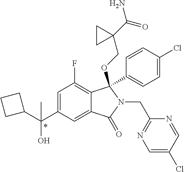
C1(C(C2=CC(F)=C3C(=C2)C(=O)N(CC2=NC=C(Cl)C=N2)C3(C2=CC=C(Cl)C=C2)OCC2(C(=O)N)CC2)(O)C)CCC1
